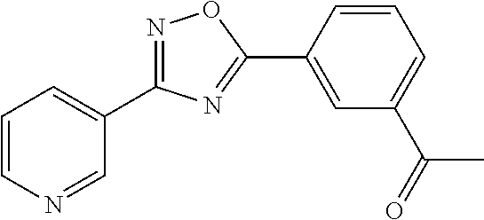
N1=C(C2=CC=CN=C2)N=C(C2=CC(C(=O)C)=CC=C2)O1
